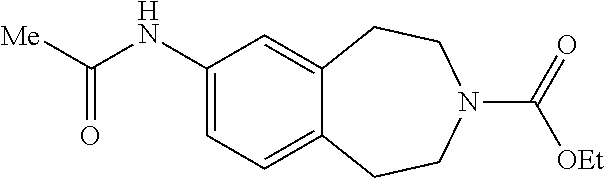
C1=C(NC([Me])=O)C=C2C(=C1)CCN(C(=O)[OEt])CC2
